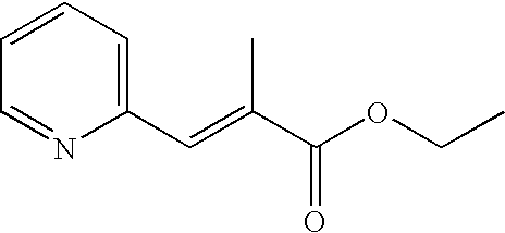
C1=CC=C(C=C(C(OCC)=O)C)N=C1
